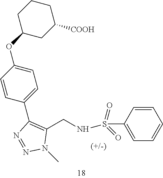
C1=CC(S(=O)(=O)NCC2=C(C3=CC=C(OC4CCCC([COOH])C4)C=C3)N=NN2C)=CC=C1
